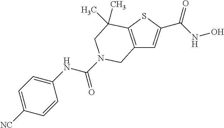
C12=C(SC(C(NO)=O)=C1)C(C)(C)CN(C(=O)NC1=CC=C([NC])C=C1)C2
